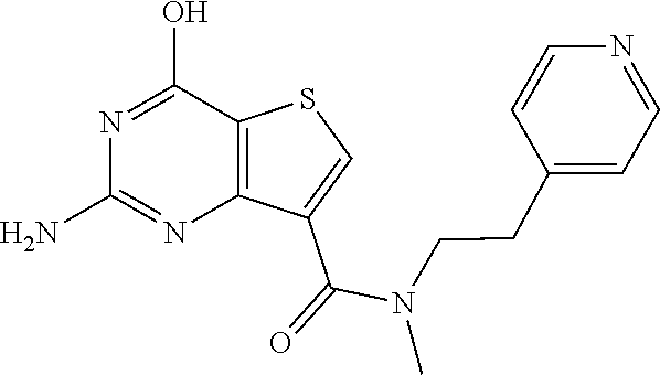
C1(N)=NC2=C(C(O)=N1)SC=C2C(=O)N(CCC1=CC=NC=C1)C
